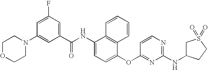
C1OCCN(C2=CC(C(NC3=CC=C(OC4=NC(NC5CS(=O)(=O)CC5)=NC=C4)C4=C3C=CC=C4)=O)=CC(F)=C2)C1
